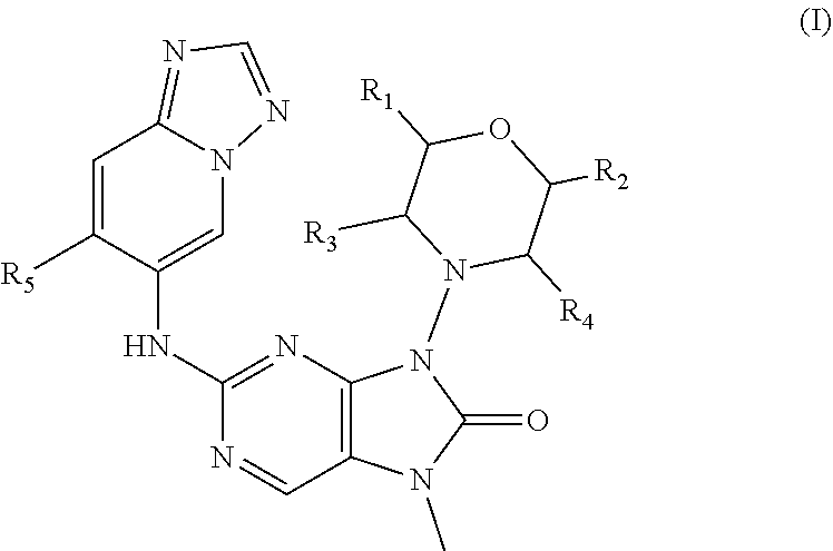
C1(NC2=CN3C(=NC=N3)C=C2[R5])=NC2=C(C=N1)N(C)C(=O)N2N1C([R4])C([R2])OC([R1])C1[R3]
